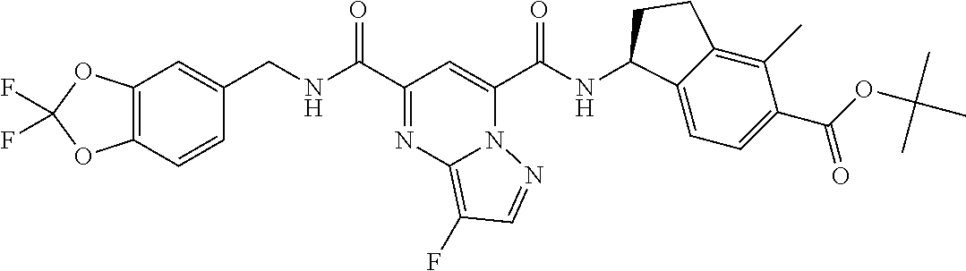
N1=C(C(=O)NCC2=CC3=C(C=C2)OC(F)(F)O3)C=C(C(=O)NC2C3=CC=C(C(OC(C)(C)C)=O)C(C)=C3CC2)N2C1=C(F)C=N2
